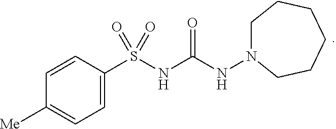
C1=C(S(NC(NN2CCCCCC2)=O)(=O)=O)C=CC([Me])=C1
